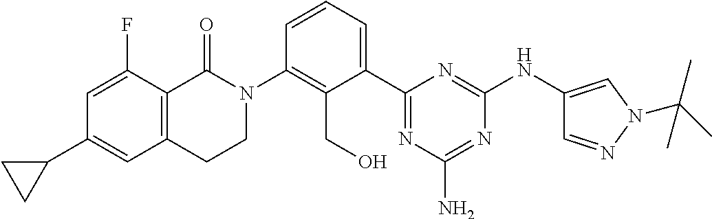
C12=C(C(=O)N(C3=C(CO)C(C4=NC(N)=NC(NC5=CN(C(C)(C)C)N=C5)=N4)=CC=C3)CC1)C(F)=CC(C1CC1)=C2
